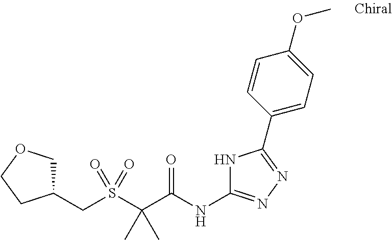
S(C(C(NC1=NN=C(C2=CC=C(OC)C=C2)N1)=O)(C)C)(=O)(=O)CC1COCC1
